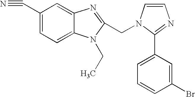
C1(C#N)=CC=C2C(=C1)N=C(CN1C=CN=C1C1=CC=CC(Br)=C1)N2CC
